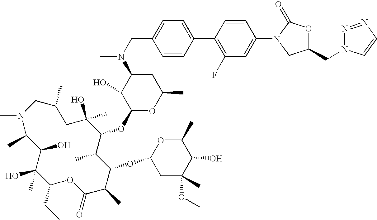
CN1C(C)C(O)C(O)(C)C(CC)OC(=O)C(C)C(OC2CC(C)(OC)C(O)C(C)O2)C(C)C(OC2OC(C)CC(N(CC3=CC=C(C4=C(F)C=C(N5C(=O)OC(CN6N=NC=C6)C5)C=C4)C=C3)C)C2O)C(C)(O)CC(C)C1
